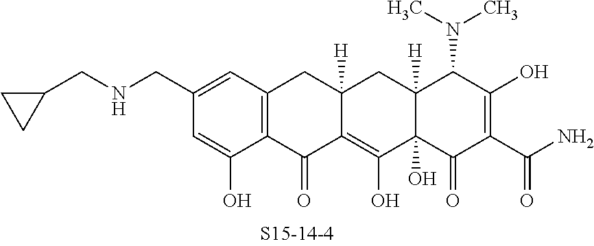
C1(CNCC2CC2)=CC2=C(C(O)=C1)C(=O)C1=C(O)C3(O)C([H])(CC1([H])C2)C(N(C)C)C(O)=C(C(N)=O)C3=O
